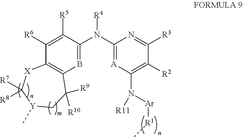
C1([R6])=C([R5])C(N(C2=[A]C(N([R11])[Ar][R1]C)=C([R2])C([R3])=N2)[R4])=BC2=C1[X]C([R7])([R8])[Y](C)CC2([R10])[R9]
